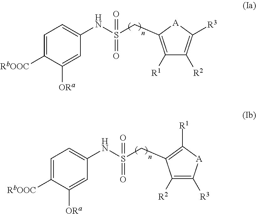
[A]1C([R3])=C([R2])C([R1])=C1CS(NC1=CC=C([RbOOC])C([ORa])=C1)(=O)=O.C1([R1])=C(CS(NC2=CC=C([RbOOC])C([ORa])=C2)(=O)=O)C([R2])=C([R3])[A]1
